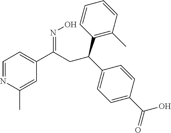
C1=NC(C)=CC(C(CC(C2=C(C)C=CC=C2)C2=CC=C(C(O)=O)C=C2)=NO)=C1
